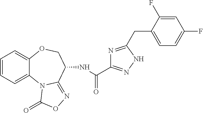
C1=CC=C2C(=C1)OCC(NC(=O)C1=NNC(CC3=CC=C(F)C=C3F)=N1)C1=NOC(=O)N21
